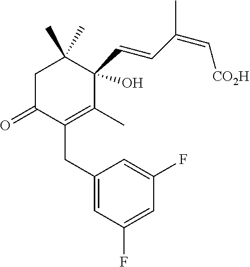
C1(CC2=C(C)C(C=CC(C)=C[CO2H])(O)C(C)(C)CC2=O)=CC(F)=CC(F)=C1
